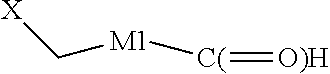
C([X])[M1][C(]=[O)H]
